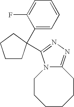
C1(C2(C3=NN=C4N3CCCCCC4)CCCC2)=CC=CC=C1F
